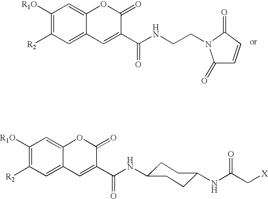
C1([R1O])=C([R2])C=C2C(=C1)OC(=O)C(C(NCCN1C(=O)C=CC1=O)=O)=C2.C1([R1O])=C([R2])C=C2C(=C1)OC(=O)C(C(NC1CCC(NC(=O)C[X])CC1)=O)=C2
